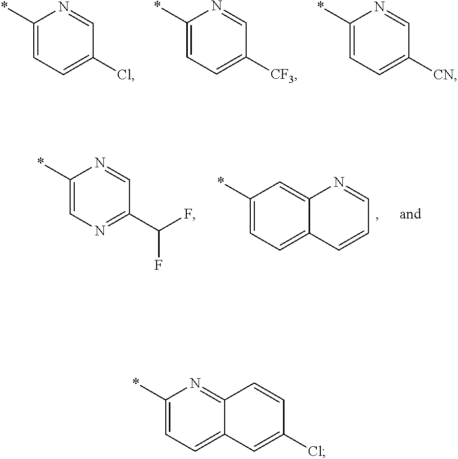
C1(*)=CC=C(Cl)C=N1.C1(*)=CC=C([CF3])C=N1.C1(*)=CC=C([CN])C=N1.C1(*)=CC=C2C(=C1)N=CC=C2.C1(*)=CN=C(C(F)F)C=N1.C1(*)=CC=C2C(=N1)C=CC(Cl)=C2
